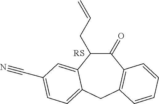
C1(=O)C(CC=C)C2=CC(C#N)=CC=C2CC2=C1C=CC=C2
